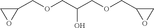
C(OCC(COCC1CO1)O)C1CO1
